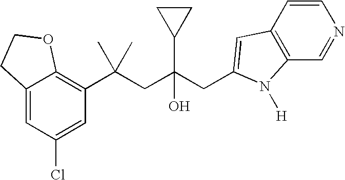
C12=CC(Cl)=CC(C(CC(CC3=CC4=C(C=NC=C4)N3[H])(C3CC3)O)(C)C)=C1OCC2
